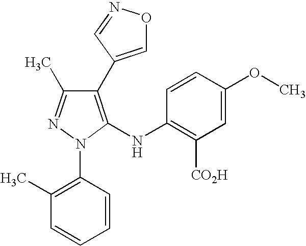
C1(C2=CON=C2)=C(NC2=C([CO2H])C=C(OC)C=C2)N(C2=C(C)C=CC=C2)N=C1C
